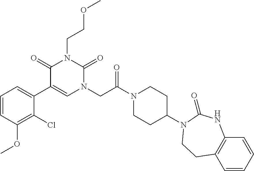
C1=CC(OC)=C(Cl)C(C2=CN(CC(N3CCC(N4C(=O)NC5=C(C=CC=C5)CC4)CC3)=O)C(=O)N(CCOC)C2=O)=C1
